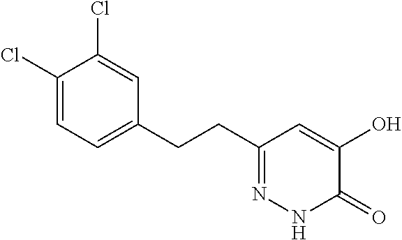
C1(Cl)=CC=C(CCC2=NNC(=O)C(O)=C2)C=C1Cl
